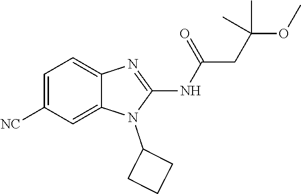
C1=C([NC])C=C2C(=C1)N=C(NC(=O)CC(C)(OC)C)N2C1CCC1
